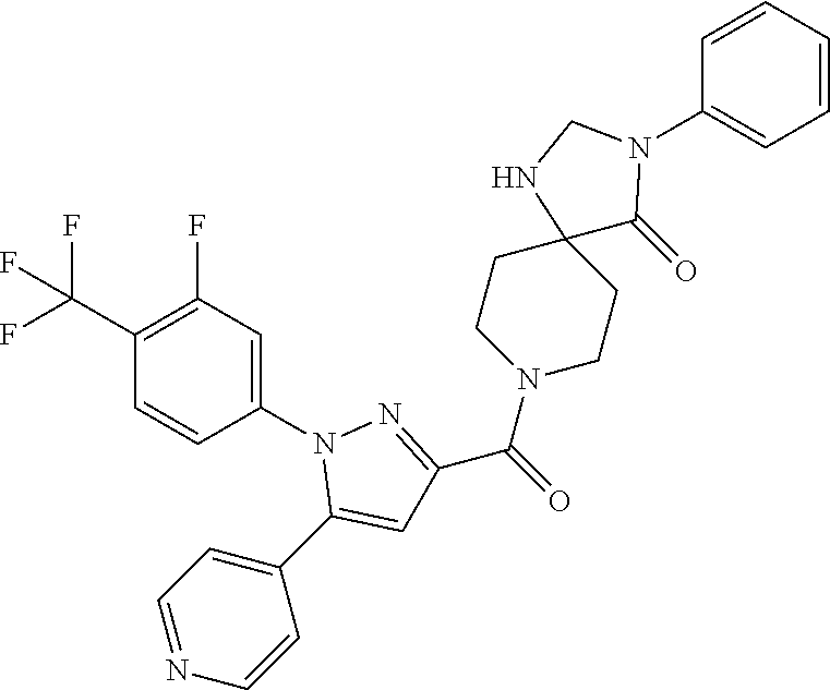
C1(C(F)(F)F)=C(F)C=C(N2C(C3=CC=NC=C3)=CC(C(=O)N3CCC4(CC3)C(=O)N(C3=CC=CC=C3)CN4)=N2)C=C1
